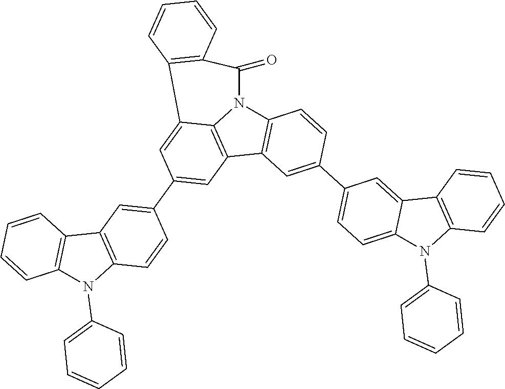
C12=C(C3=C4N1C(=O)C1=C(C4=CC(C4=CC5=C(C=C4)N(C4=CC=CC=C4)C4=C5C=CC=C4)=C3)C=CC=C1)C=C(C1=CC=C3C(=C1)C1=C(N3C3=CC=CC=C3)C=CC=C1)C=C2
